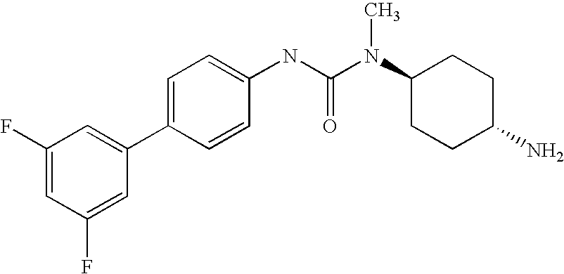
C1(F)=CC(F)=CC(C2=CC=C(NC(N(C3CCC(N)CC3)C)=O)C=C2)=C1
